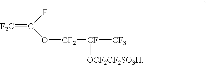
[F2C]=C(F)O[CF2][CF]([OCF2CF2SO3H])[CF3]
